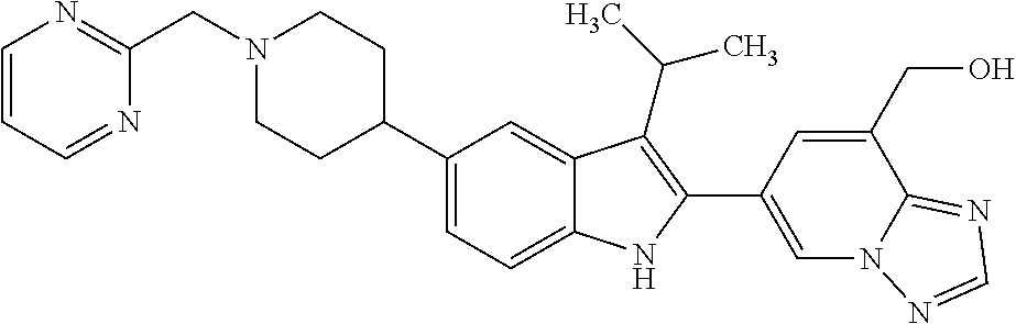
N1(CC2=NC=CC=N2)CCC(C2=CC=C3C(=C2)C(C(C)C)=C(C2=CN4C(=NC=N4)C(CO)=C2)N3)CC1
